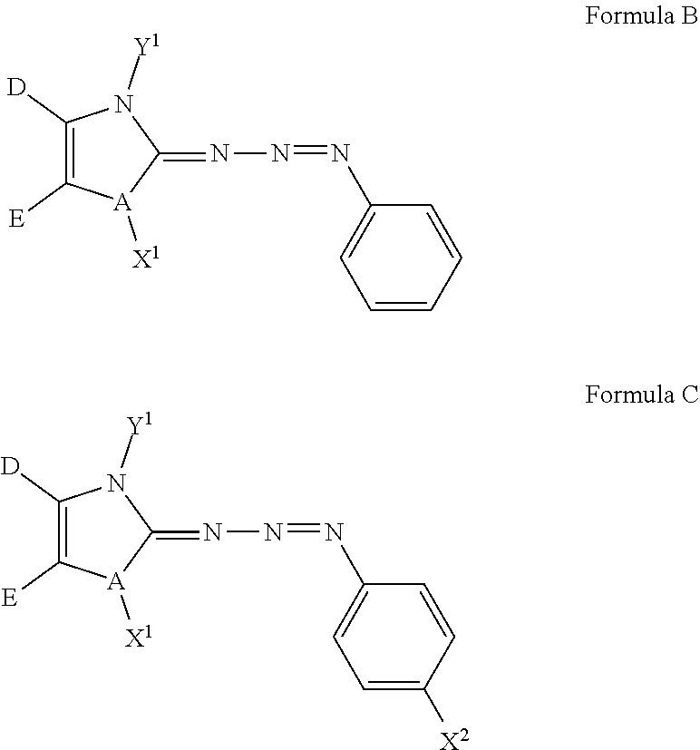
C1(=NN=NC2=CC=CC=C2)N([Y1])C([D])=C([E])[A]1[X1].C1(=NN=NC2=CC=C([X2])C=C2)N([Y1])C([D])=C([E])[A]1[X1]
